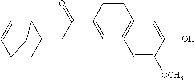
C12CC(CC(=O)C3=CC4=C(C=C3)C=C(O)C([OCH3])=C4)C(C=C1)C2
